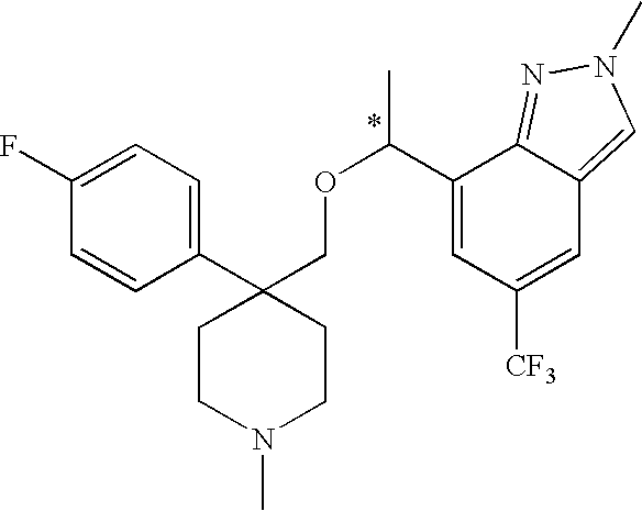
C1(F)=CC=C(C2(COC(C3=CC([CF3])=CC4=CN(C)N=C34)C)CCN(C)CC2)C=C1
